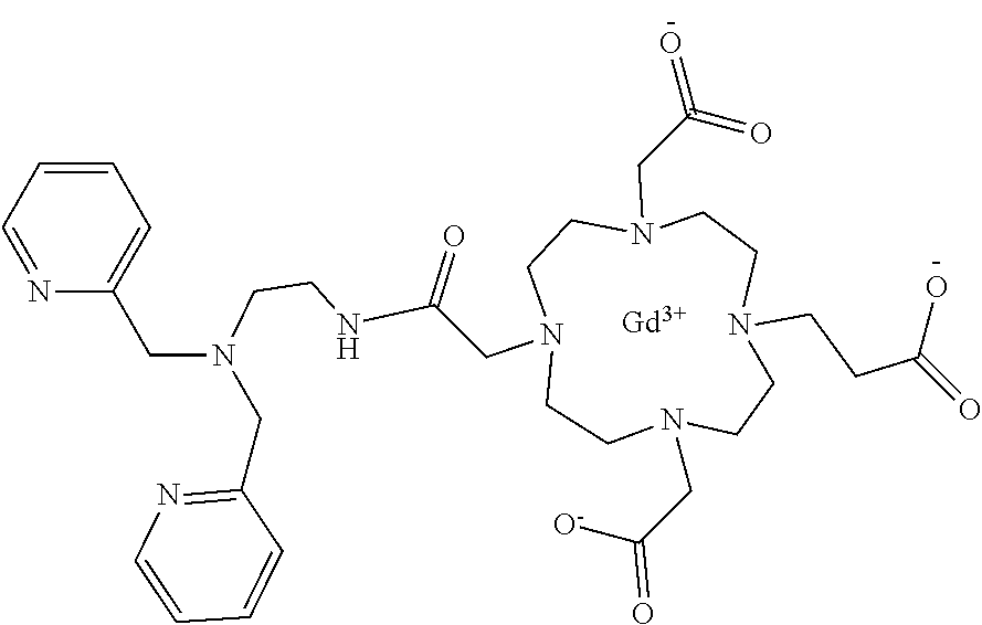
N1=CC=CC=C1CN(CCNC(CN1CCN(CC(=O)=O)CCN(CCC(O)=O)CCN(CC([O-])=O)CC1)=O)CC1=NC=CC=C1.[Gd]
